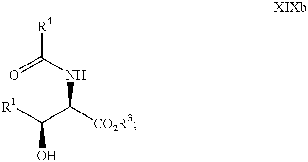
[R1]C(C([CO2R3])NC([R4])=O)O
